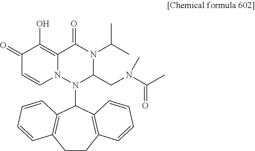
C1(=O)C=CN2C(=C1O)C(=O)N(C(C)C)C(CN(C(C)=O)C)N2C1C2=C(CCC3=C1C=CC=C3)C=CC=C2
